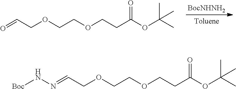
O=CCOCCOCCC(OC(C)(C)C)=O.[BocNHNH2].N(=CCOCCOCCC(OC(C)(C)C)=O)N[Boc]
